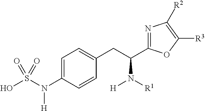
OS(N(C1=CC=C(CC(C2=NC([R2])=C([R3])O2)N([R1])[H])C=C1)[H])(=O)=O
